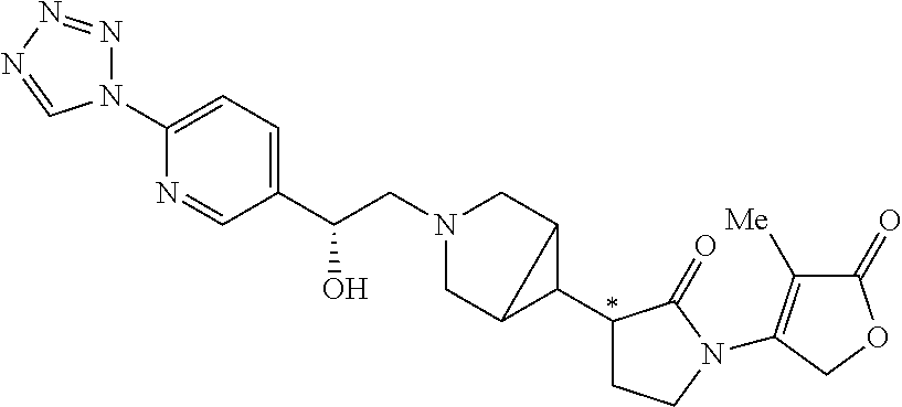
C(CN1CC2C(C3CCN(C4=C([Me])C(=O)OC4)C3=O)C2C1)(C1=CC=C(N2N=NN=C2)N=C1)O
